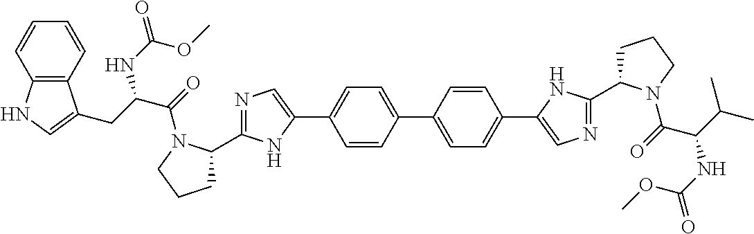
C1=C(C2=CC=C(C3=CN=C(C4CCCN4C(=O)C(C(C)C)NC(OC)=O)N3)C=C2)C=CC(C2=CN=C(C3CCCN3C(=O)C(CC3=CNC4=C3C=CC=C4)NC(=O)OC)N2)=C1
